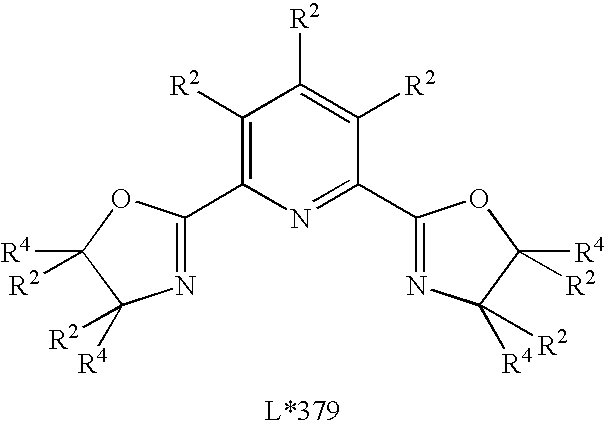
C1(C2=NC([R4])([R2])C([R4])([R2])O2)=C([R2])C([R2])=C([R2])C(C2=NC([R4])([R2])C([R4])([R2])O2)=N1
